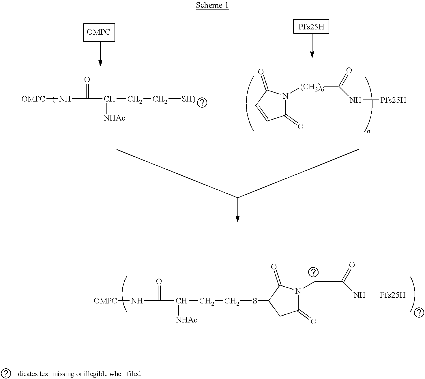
[OMPC]NC(=O)C([NHAc])CC[SH)].C1(=O)N([(CH2)6])C(=O)C=C1.C(=O)N[Pfs25H].[Pfs25H].[OMPC]NC(=O)C([NHAc])CCSC1C(=O)N(CC(=O)N[Pfs25H])C(=O)C1
